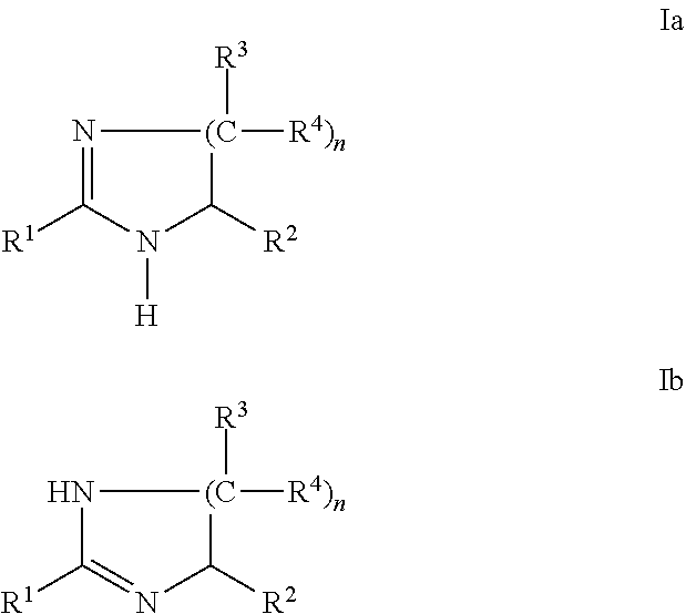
N1=C([R1])N([H])C([R2])[(C]1([R4)n])[R3].N1C([R1])=NC([R2])[(C]1([R4)n])[R3]
